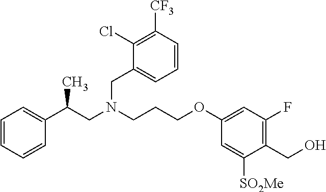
C1=C([SO2Me])C(CO)=C(F)C=C1OCCCN(CC(C1=CC=CC=C1)C)CC1=CC=CC([CF3])=C1Cl
